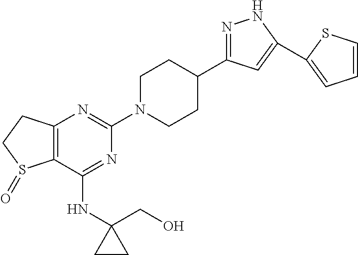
C12=C(N=C(N3CCC(C4=NNC(C5=CC=CS5)=C4)CC3)N=C1NC1(CO)CC1)CCS2=O
